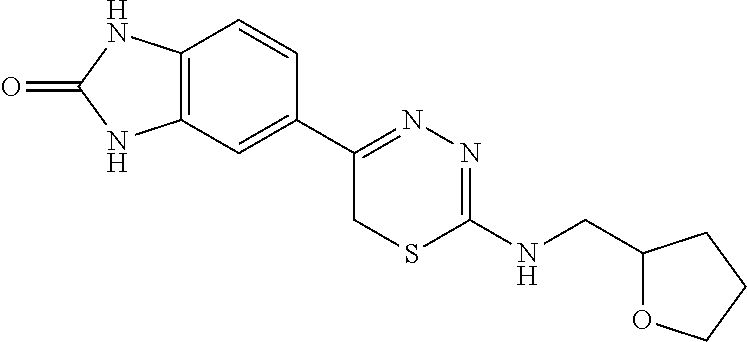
C12=C(C=C(C3=NN=C(NCC4OCCC4)SC3)C=C1)NC(=O)N2
